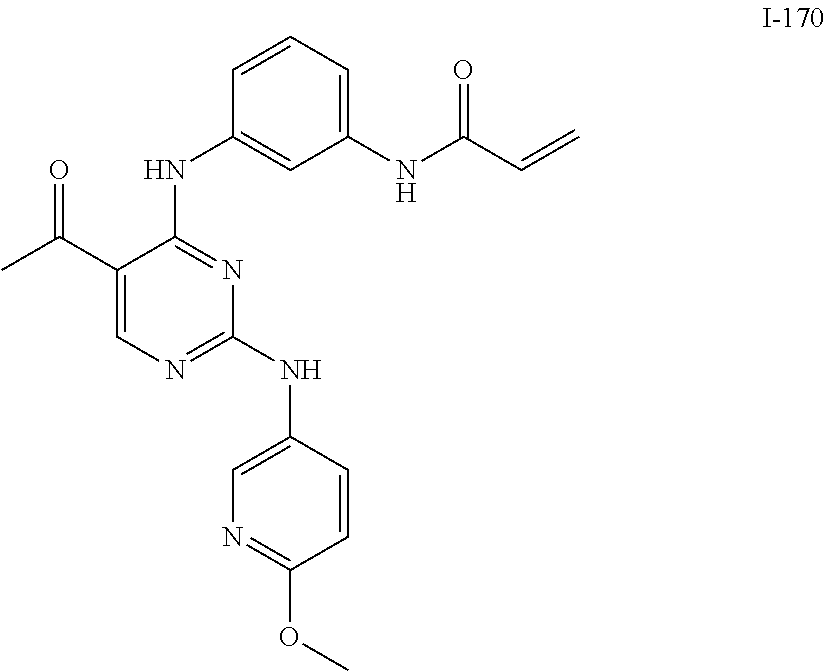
C1=CC=C(NC(C=C)=O)C=C1NC1=NC(NC2=CN=C(OC)C=C2)=NC=C1C(C)=O
